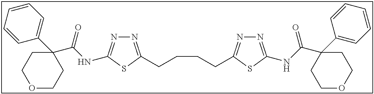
N1=C(CCCCC2=NN=C(NC(C3(C4=CC=CC=C4)CCOCC3)=O)S2)SC(NC(C2(C3=CC=CC=C3)CCOCC2)=O)=N1
